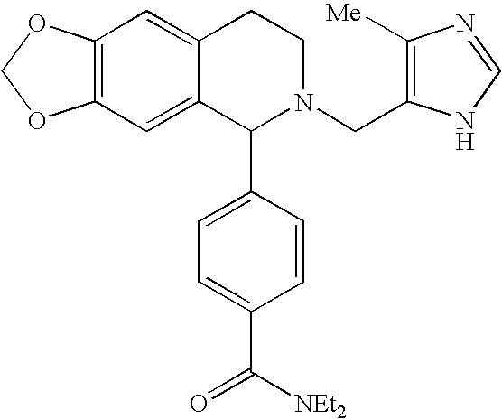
C12=C(C=C3C(=C1)CCN(CC1=C([Me])N=CN1)C3C1=CC=C(C([NEt2])=O)C=C1)OCO2
